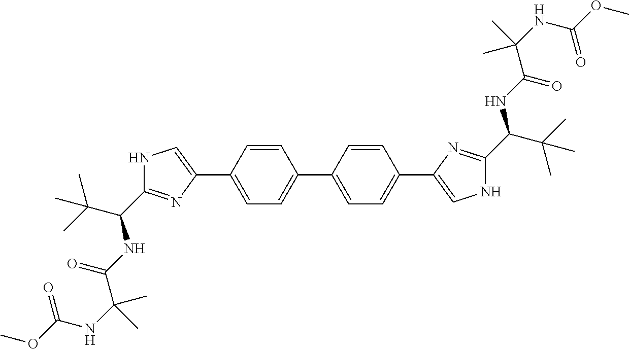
C1=CC(C2=CC=C(C3=CNC(C(C(C)(C)C)NC(C(NC(OC)=O)(C)C)=O)=N3)C=C2)=CC=C1C1=CNC(C(C(C)(C)C)NC(C(NC(OC)=O)(C)C)=O)=N1
